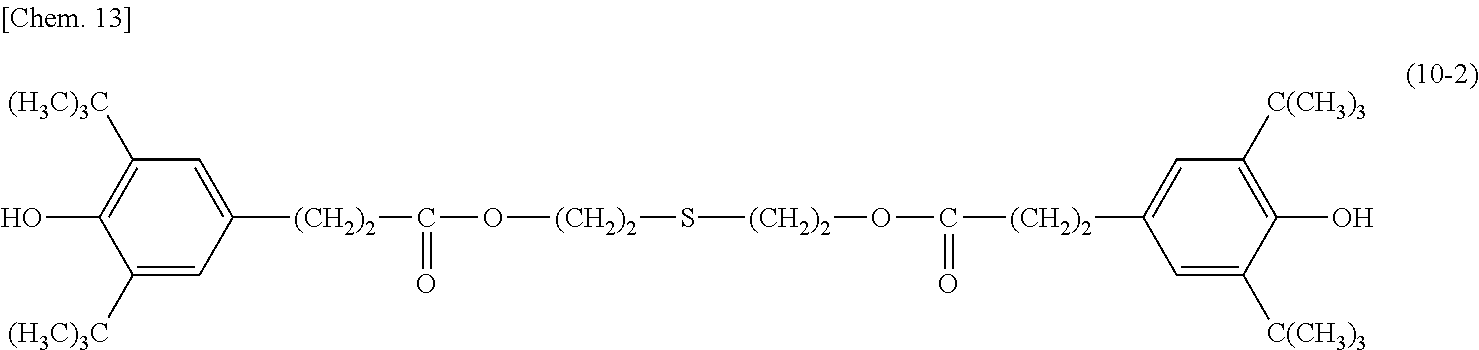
C1([(H3C)3C])=CC([(CH2)2]C(=O)O[(CH2)2]S[(CH2)2]OC(=O)[(CH2)2]C2=CC([C(CH3)3])=C(O)C([C(CH3)3])=C2)=CC([(H3C)3C])=C1O
